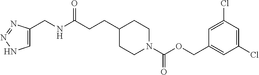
C1=C(CNC(CCC2CCN(C(OCC3=CC(Cl)=CC(Cl)=C3)=O)CC2)=O)N=NN1
